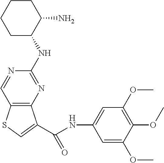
C12=C(N=C(NC3C(N)CCCC3)N=C1)C(C(NC1=CC(OC)=C(OC)C(OC)=C1)=O)=CS2
